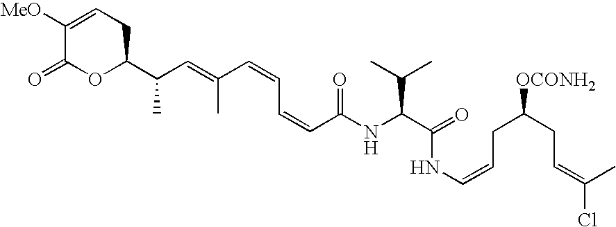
N(C(C(C)C)C(NC=CCC(CC=C(Cl)C)[OCONH2])=O)C(C=CC=CC(=CC(C1CC=C([MeO])C(=O)O1)C)C)=O
